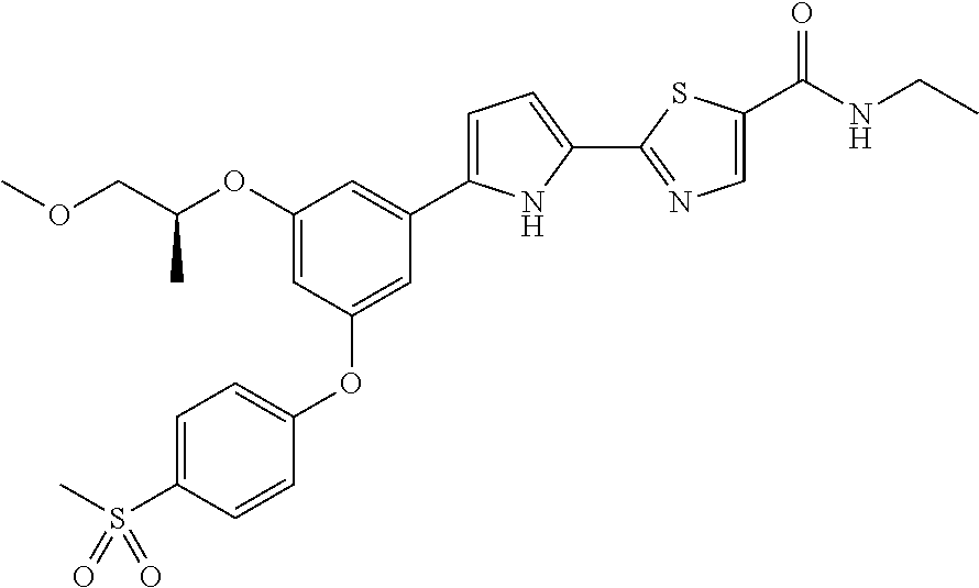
O(CC(OC1=CC(OC2=CC=C(S(C)(=O)=O)C=C2)=CC(C2=CC=C(C3=NC=C(C(NCC)=O)S3)N2)=C1)C)C
